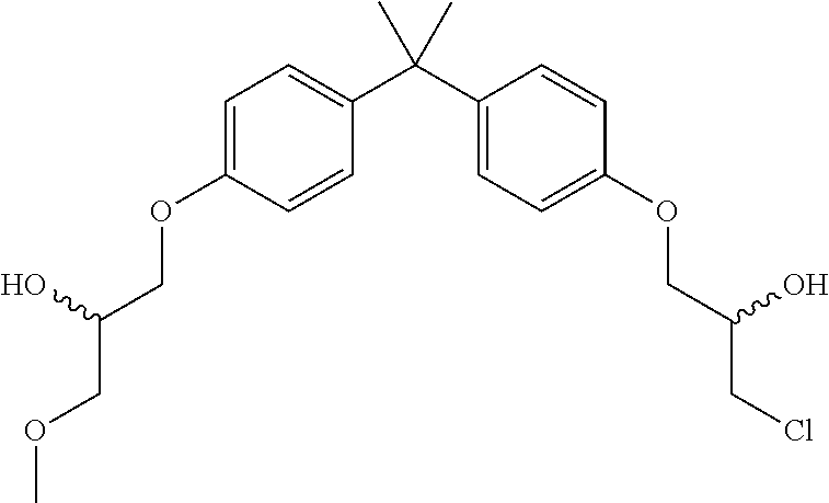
C1=CC(OCC(COC)O)=CC=C1C(C1=CC=C(OCC(CCl)O)C=C1)(C)C
